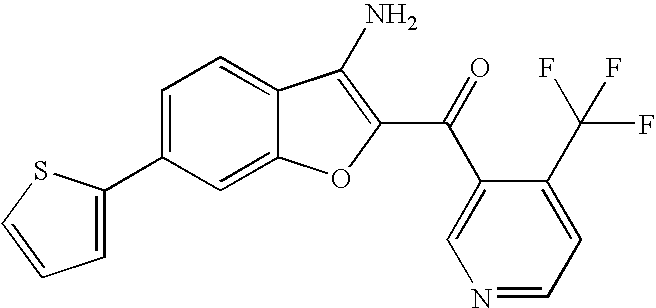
C1(C2=CC=CS2)=CC=C2C(=C1)OC(C(C1=CN=CC=C1C(F)(F)F)=O)=C2N
